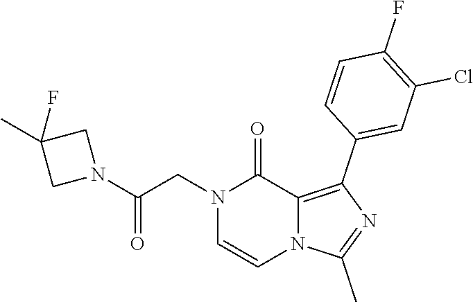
C1=CN(CC(N2CC(C)(F)C2)=O)C(=O)C2=C(C3=CC(Cl)=C(F)C=C3)N=C(C)N12
